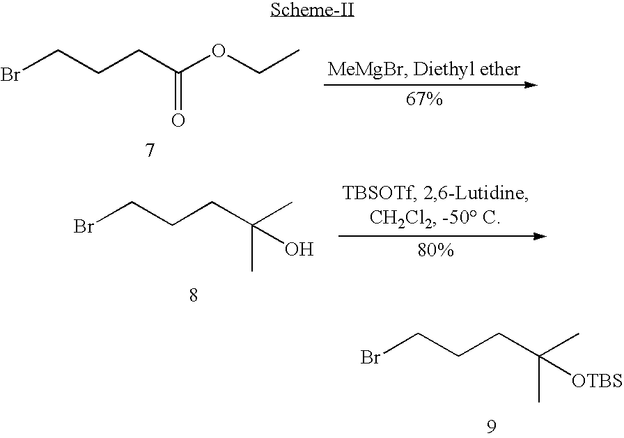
BrCCCC(OCC)=O.BrCCCC(C)(C)O.BrCCCC(C)(C)[OTBS]
